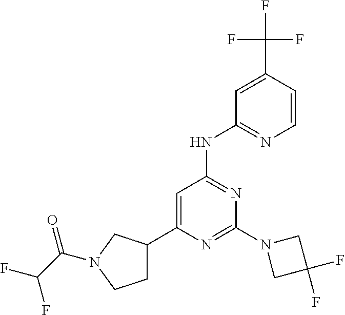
C1=C(C(F)(F)F)C=CN=C1NC1=NC(N2CC(F)(F)C2)=NC(C2CCN(C(C(F)F)=O)C2)=C1
